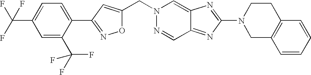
C(C1=CC(C2=CC=C(C(F)(F)F)C=C2C(F)(F)F)=NO1)N1N=CC2=NC(N3CC4=C(CC3)C=CC=C4)=NC2=C1
